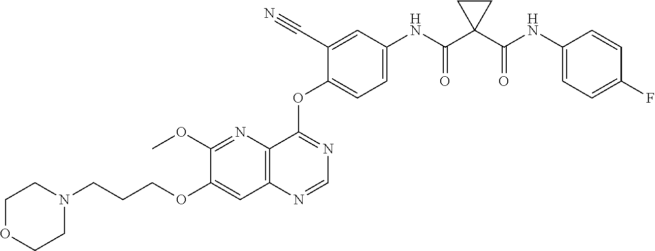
C1(OC)=NC2=C(C=C1OCCCN1CCOCC1)N=CN=C2OC1=CC=C(NC(C2(C(NC3=CC=C(F)C=C3)=O)CC2)=O)C=C1C#N
